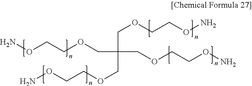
NOCCOCC(COCCON)(COCCON)COCCON
